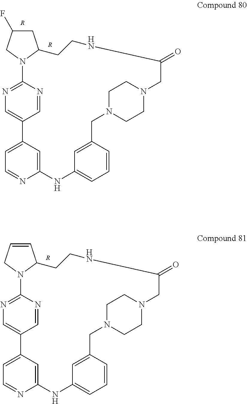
C1=NC2=NC=C1C1=CC=NC(=C1)NC1=CC=CC(=C1)CN1CCN(CC1)CC(=O)NCCC1N2CC=C1.[R].C1=NC2=NC=C1C1=CC=NC(=C1)NC1=CC=CC(=C1)CN1CCN(CC1)CC(=O)NCCC1N2CC(F)C1.[R].[R]
